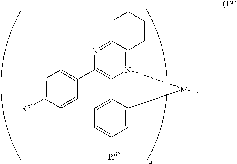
N12=C3C(=NC(C4=CC=C([R61])C=C4)=C1C1=CC=C([R62])C=C1[M-L]2)CCCC3
